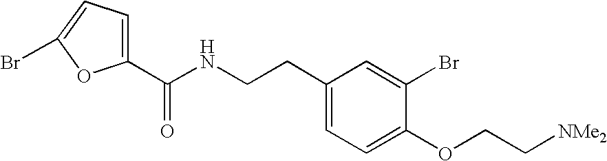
C1(C(NCCC2=CC=C(OCC[NMe2])C(Br)=C2)=O)=CC=C(Br)O1
